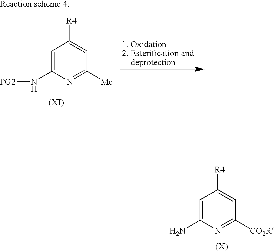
C1=C(N)N=C([CO2R])C=C1[R4].C1=C(N[PG2])N=C([Me])C=C1[R4]
